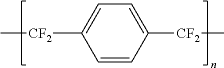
C1=C([CF2]C)C=CC([CF2]C)=C1
